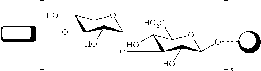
C1(O)C(OC)C(O)C(OC2C(O)C([HO2C])OC(OC)C2O)OC1
